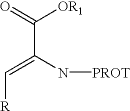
C([R])=C(N[PROT])C([OR1])=O
